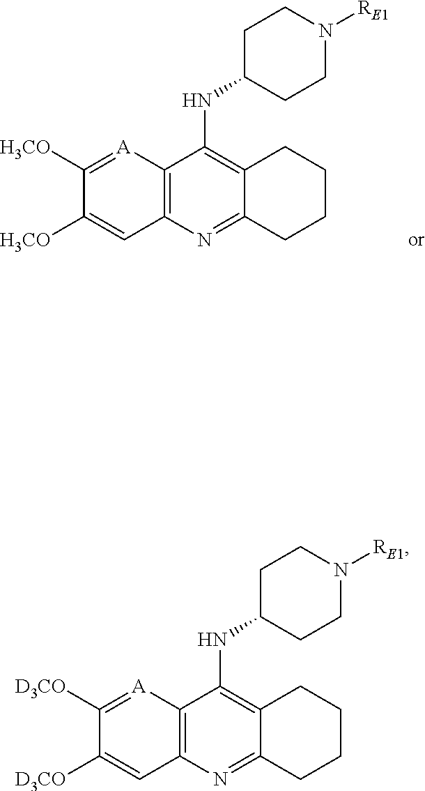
C1C(NC2=C3C(=NC4=C2[A]=C([H3CO])C([H3CO])=C4)CCCC3)CCN([RE1])C1.C1C(NC2=C3C(=NC4=C2[A]=C([D3CO])C([D3CO])=C4)CCCC3)CCN([RE1])C1
